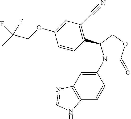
C1(N2C(=O)OCC2C2=C(C#N)C=C(OCC(C)(F)F)C=C2)=CC2=C(C=C1)NC=N2
